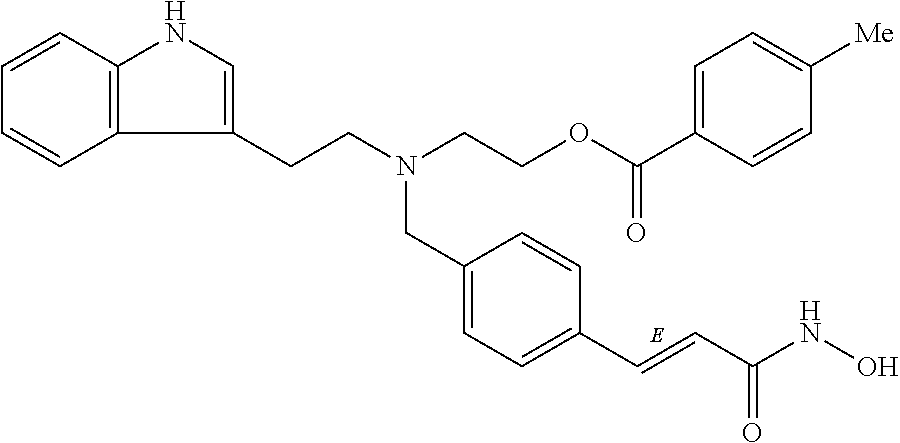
C12=C(C=CC=C1)NC=C2CCN(CCOC(C1=CC=C([Me])C=C1)=O)CC1=CC=C(C=CC(NO)=O)C=C1
